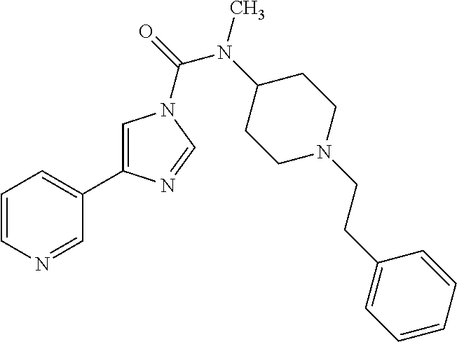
C1=CN=CC(C2=CN(C(=O)N(C3CCN(CCC4=CC=CC=C4)CC3)C)C=N2)=C1
